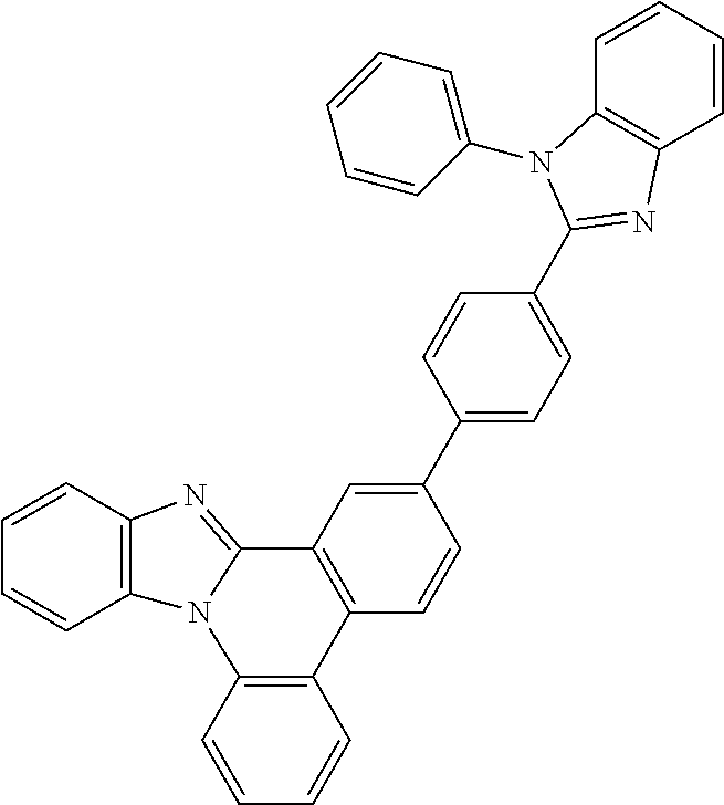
C1=CC2=C(C=C1)N1C(=NC3=C1C=CC=C3)C1=C2C=CC(C2=CC=C(C3=NC4=C(C=CC=C4)N3C3=CC=CC=C3)C=C2)=C1
